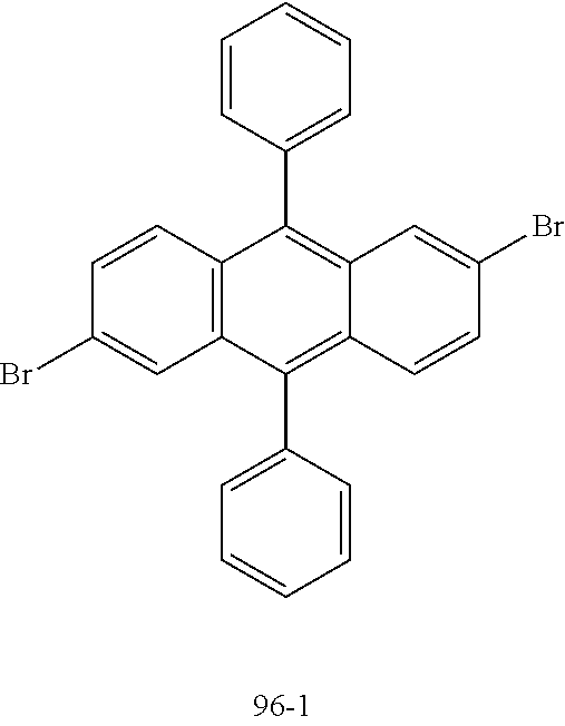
C1=CC2=C(C=C1Br)C(C1=CC=CC=C1)=C1C(=C2C2=CC=CC=C2)C=C(Br)C=C1
